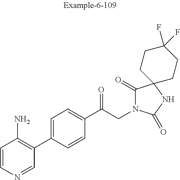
C1=CC(N)=C(C2=CC=C(C(CN3C(=O)C4(NC3=O)CCC(F)(F)CC4)=O)C=C2)C=N1
